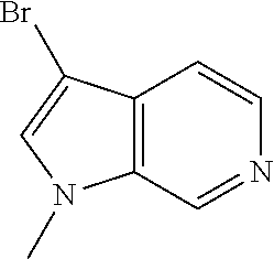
C12=C(C=NC=C1)N(C)C=C2Br
